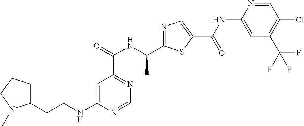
N1=C(C(NC(C2=NC=NC(NCCC3CCCN3C)=C2)=O)C)SC(C(=O)NC2=CC(C(F)(F)F)=C(Cl)C=N2)=C1
